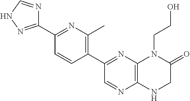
C12=C(N=C(C3=C(C)N=C(C4=NNC=N4)C=C3)C=N1)N(CCO)C(=O)CN2
